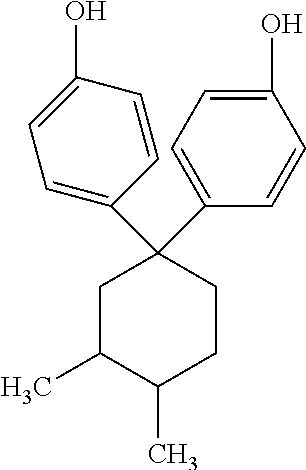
C1C(C)C(C)CCC1(C1=CC=C(O)C=C1)C1=CC=C(O)C=C1
